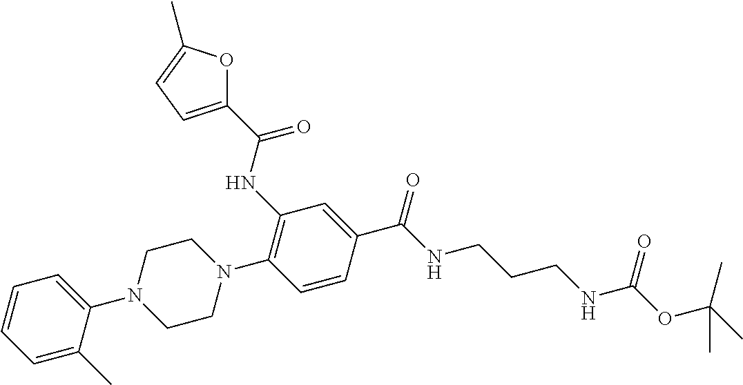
C1=C(C)C(N2CCN(C3=C(NC(C4=CC=C(C)O4)=O)C=C(C(NCCCNC(OC(C)(C)C)=O)=O)C=C3)CC2)=CC=C1
